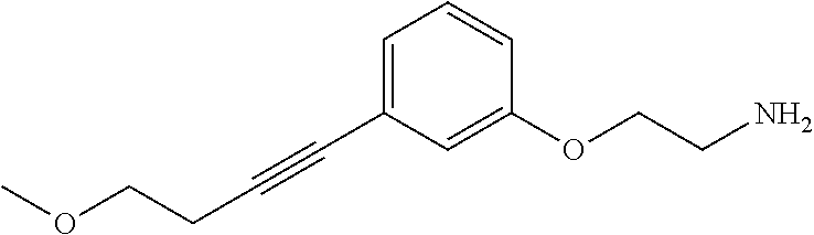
C(#CC1=CC=CC(OCCN)=C1)CCOC
